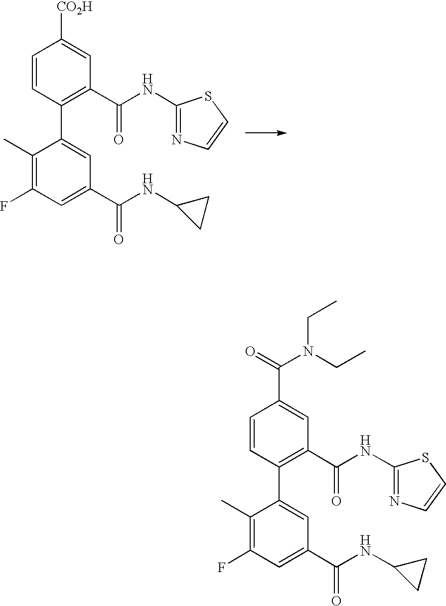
C1(C)=C(F)C=C(C(=O)NC2CC2)C=C1C1=C(C(NC2=NC=CS2)=O)C=C([CO2H])C=C1.C1(C)=C(F)C=C(C(=O)NC2CC2)C=C1C1=C(C(NC2=NC=CS2)=O)C=C(C(=O)N(CC)CC)C=C1
